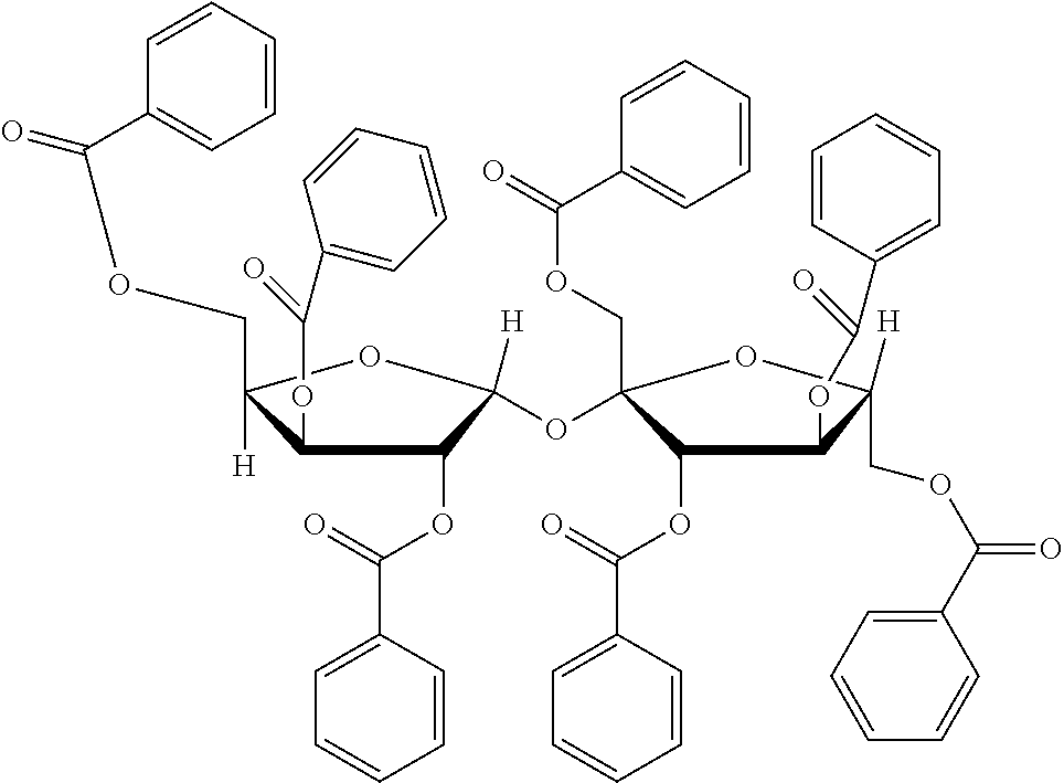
C1(OC(C2=CC=CC=C2)=O)C(OC(C2=CC=CC=C2)=O)C([H])(COC(=O)C2=CC=CC=C2)OC1(OC1(COC(=O)C2=CC=CC=C2)C(OC(C2=CC=CC=C2)=O)C(OC(C2=CC=CC=C2)=O)C(COC(=O)C2=CC=CC=C2)([H])O1)[H]
